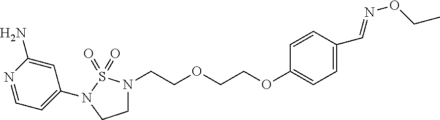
C1N(CCOCCOC2=CC=C(C=NOCC)C=C2)S(=O)(=O)N(C2=CC=NC(N)=C2)C1
